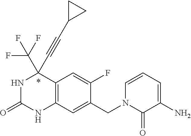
N1C(=O)NC2=C(C1(C#CC1CC1)C(F)(F)F)C=C(F)C(CN1C(=O)C(N)=CC=C1)=C2
